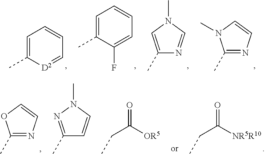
C1(C)=NC=CN1C.C1(C)=CN(C)C=N1.C1=C(C)C(F)=CC=C1.C1=C(C)[D2]=CC=C1.C1(C)=NN(C)C=C1.C1(C)=NC=CO1.C(C([NR5R10])=O)C.C(C([OR5])=O)C
